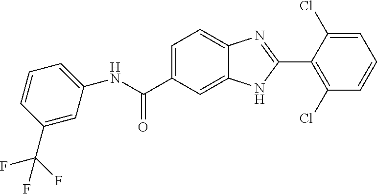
N(C(C1=CC=C2C(=C1)NC(C1=C(Cl)C=CC=C1Cl)=N2)=O)C1=CC=CC(C(F)(F)F)=C1
